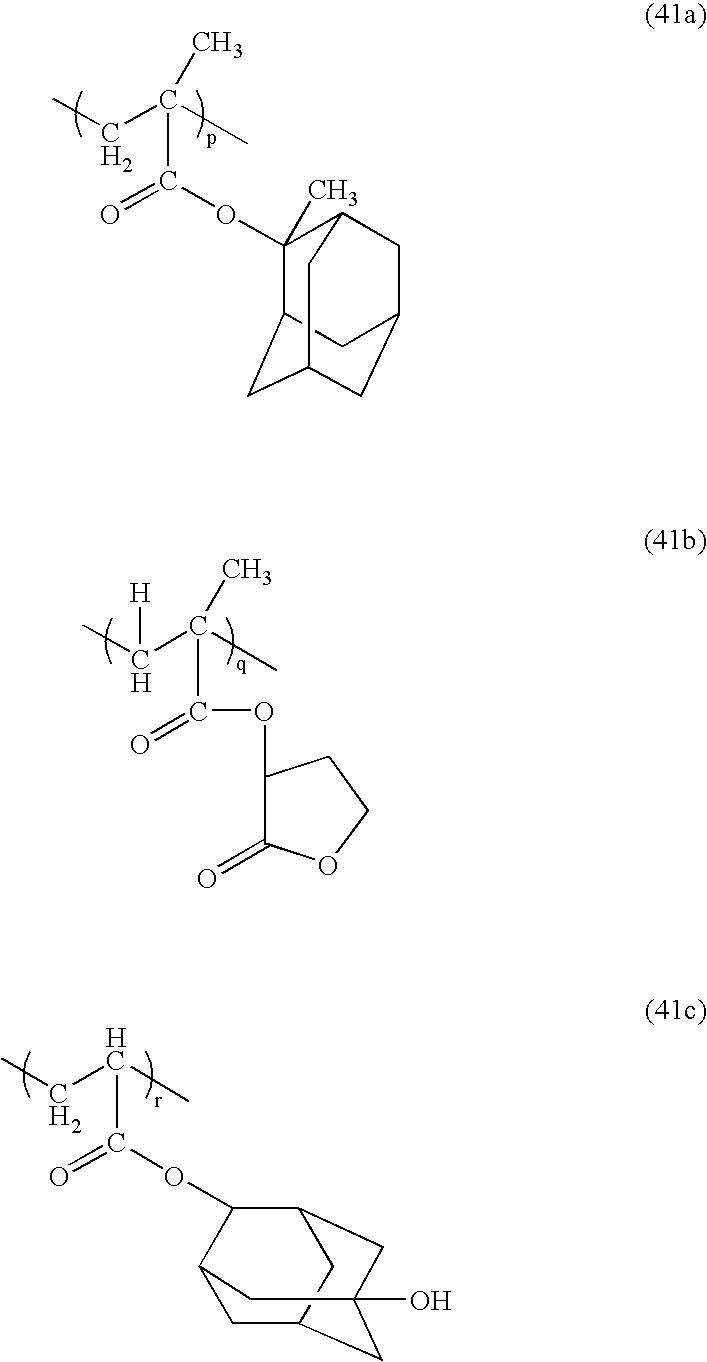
C12CC3CC(CC(C3)C1(OC(C(CC)(C)C)=O)C)C2.CC(C(C)(C)C(=O)OC1C(=O)OCC1)[H].O(C1C2CC3(O)CC(CC1C3)C2)C(=O)C(CC)C
